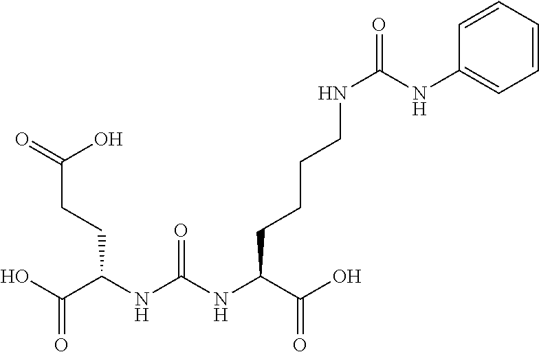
C(C(NC(NC(C(O)=O)CCCCNC(=O)NC1=CC=CC=C1)=O)CCC(=O)O)(O)=O
